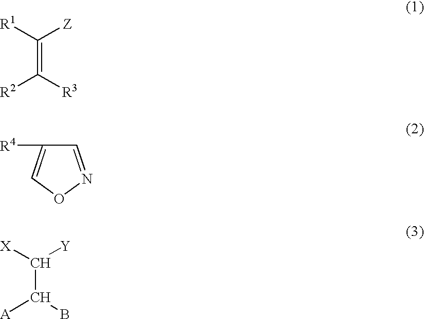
C(=C([R3])[R2])([R1])[Z].C1=NOC=C1[R4].C(C([A])B)([Y])[X]
